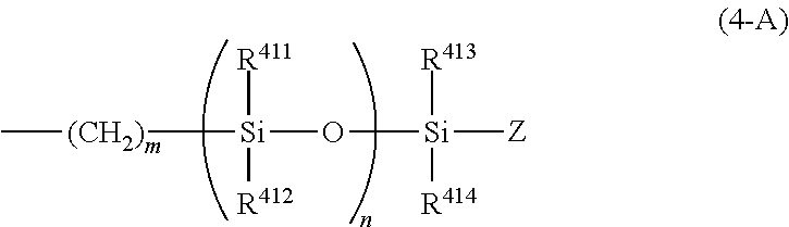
C[(CH2)][Si]([R411])([R412])O[Si]([R413])([R414])[Z].[m]
